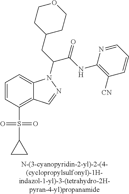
C12=C(S(=O)(=O)C3CC3)C=CC=C1N(C(CC1CCOCC1)C(NC1=C([CN])C=CC=N1)=O)N=C2
